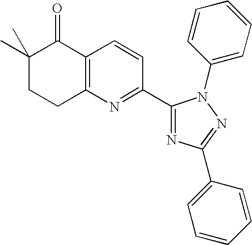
C1(C)(C)CCC2=C(C1=O)C=CC(C1=NC(C3=CC=CC=C3)=NN1C1=CC=CC=C1)=N2
